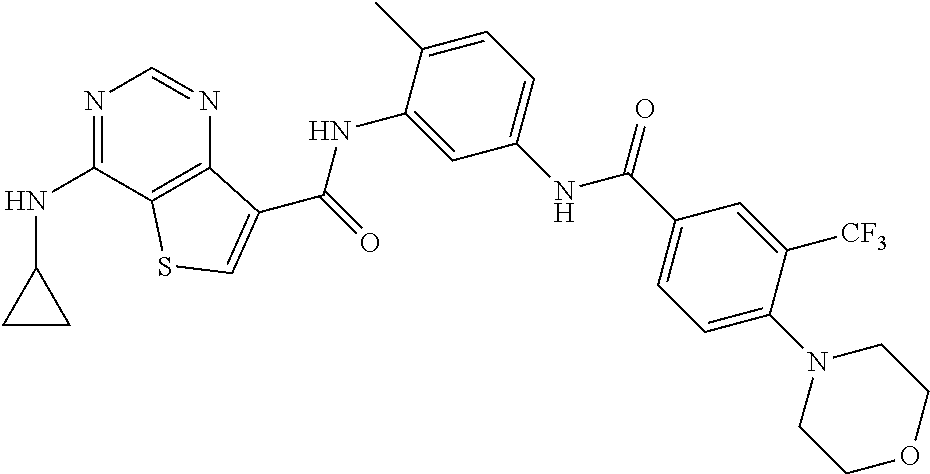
C1=NC2=C(C(NC3CC3)=N1)SC=C2C(NC1=CC(NC(C2=CC=C(N3CCOCC3)C([CF3])=C2)=O)=CC=C1C)=O
